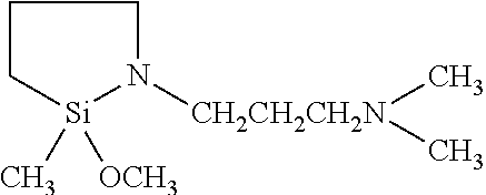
[Si]1([OCH3])(C)N([CH2CH2CH2N](C)C)CCC1
